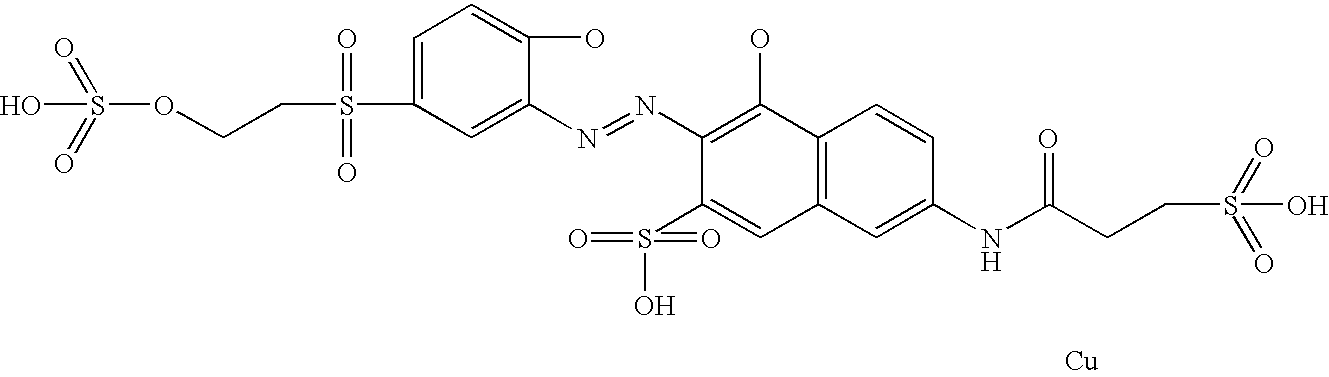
C1(N=NC2=CC(S(CCOS(=O)(=O)O)(=O)=O)=CC=C2O)=C(O)C2=C(C=C1S(O)(=O)=O)C=C(NC(CCS(=O)(=O)O)=O)C=C2.[Cu]
